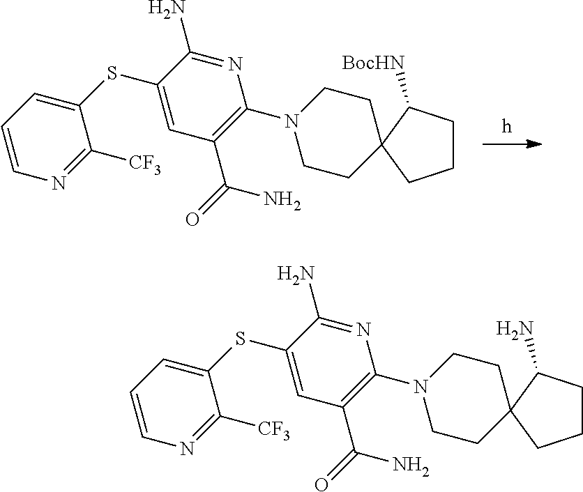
C1CC([BocHN])C2(C1)CCN(C1=C(C(=O)N)C=C(SC3=CC=CN=C3[CF3])C(N)=N1)CC2.C1CC(N)C2(C1)CCN(C1=C(C(=O)N)C=C(SC3=CC=CN=C3[CF3])C(N)=N1)CC2
